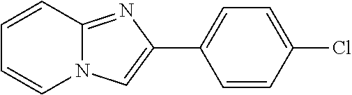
C1=CC2=NC(C3=CC=C(Cl)C=C3)=CN2C=C1
